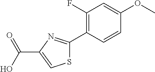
S1C(C2=C(F)C=C(OC)C=C2)=NC(C(O)=O)=C1
